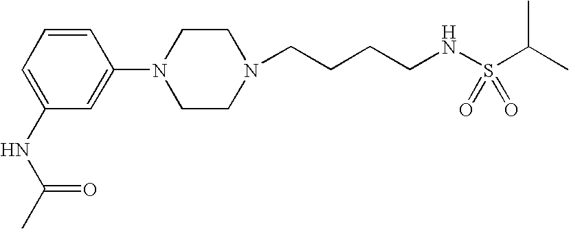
C1=CC=C(NC(C)=O)C=C1N1CCN(CCCCNS(C(C)C)(=O)=O)CC1
